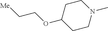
N1(C)CCC(OCC[Me])CC1
